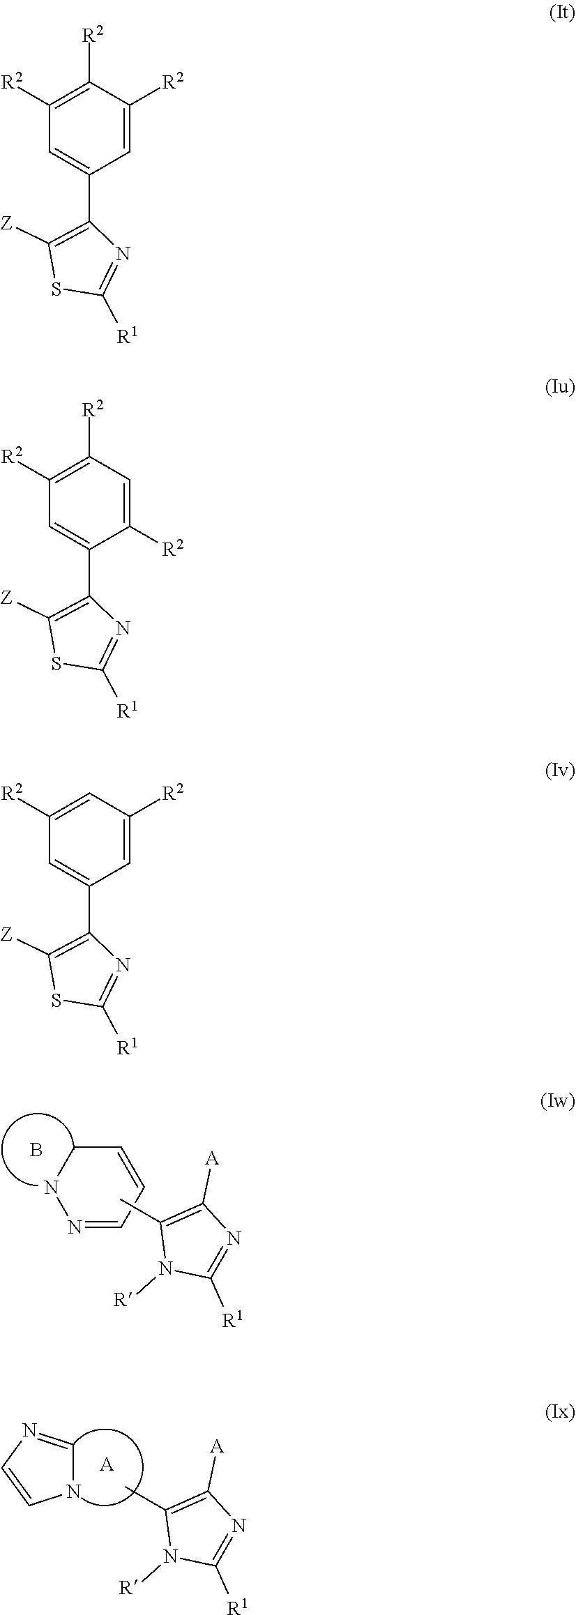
C1([R2])=C([R2])C=C(C2=C([Z])SC([R1])=N2)C=C1[R2].N1=CC=CCN1.CC1=C([A])N=C([R1])N1[R].B.CC1=C([A])N=C([R1])N1[R].N1C=NC=C1.[A].C1([R2])=C([R2])C=C(C2=C([Z])SC([R1])=N2)C([R2])=C1.C1=C([R2])C=C(C2=C([Z])SC([R1])=N2)C=C1[R2]
